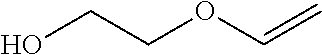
C(OC=C)CO
